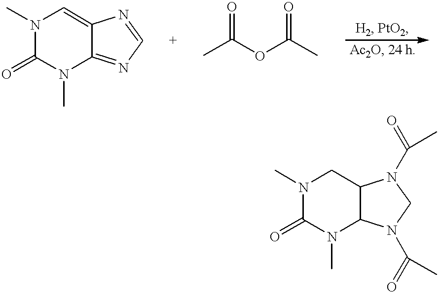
C12=NC=NC1=CN(C)C(=O)N2C.CC(OC(C)=O)=O.C12C(CN(C)C(=O)N1C)N(C(=O)C)CN2C(=O)C
